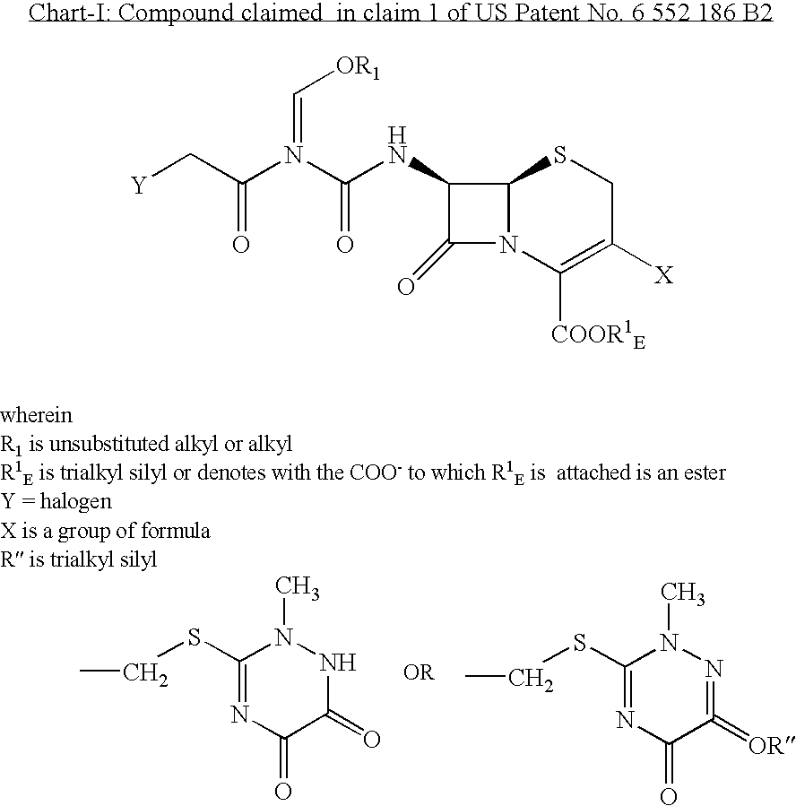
C1(SCC)=NC(=O)C(=O)NN1C.C1(SCC)=NC(=O)C(=[OR])=NN1C.C1(NC(N(C(C[Y])=O)=C[OR1])=O)C(=O)N2C1SCC([X])=C2[COOR1E]
